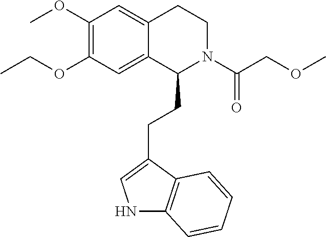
O(C1=C(OC)C=C2C(=C1)C(CCC1=CNC3=C1C=CC=C3)N(C(COC)=O)CC2)CC
